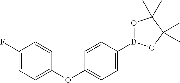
C1(F)=CC=C(OC2=CC=C(B3OC(C)(C)C(C)(C)O3)C=C2)C=C1
